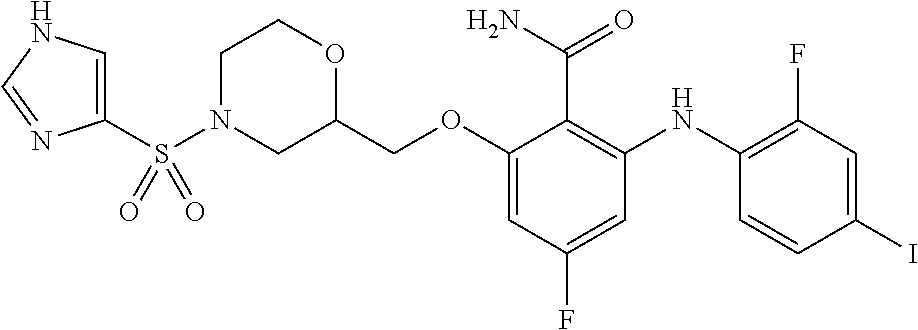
C(OC1=CC(F)=CC(NC2=C(F)C=C(I)C=C2)=C1C(N)=O)C1OCCN(S(=O)(=O)C2=CNC=N2)C1
